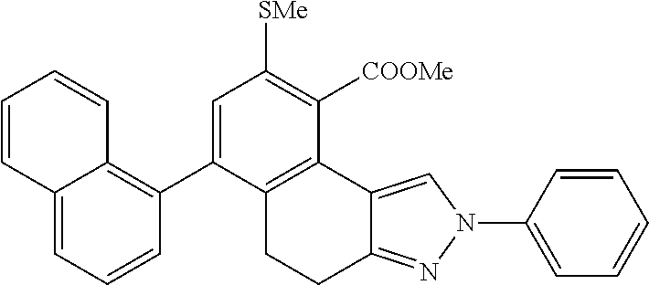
C1=C(C2=C3C(=CC=C2)C=CC=C3)C2=C(C([COOMe])=C1[SMe])C1=CN(C3=CC=CC=C3)N=C1CC2
